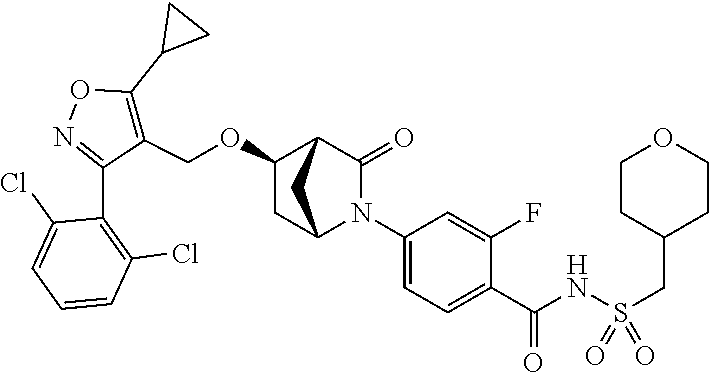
C1(OCC2=C(C3CC3)ON=C2C2=C(Cl)C=CC=C2Cl)CC2N(C3=CC=C(C(NS(CC4CCOCC4)(=O)=O)=O)C(F)=C3)C(=O)C1C2
